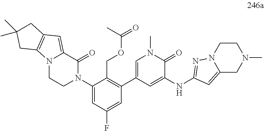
N12CCN(C3=CC(F)=CC(C4=CN(C)C(=O)C(NC5=NN6C(=C5)CN(C)CC6)=C4)=C3COC(=O)C)C(=O)C1=CC1=C2CC(C)(C)C1
